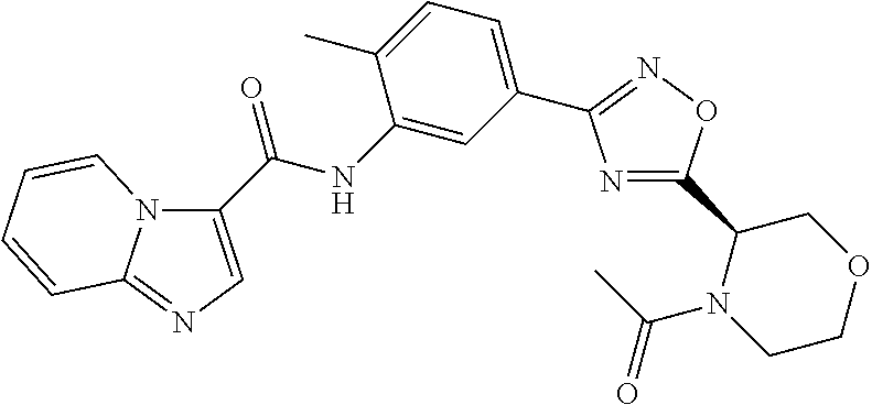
N1=C(C2N(C(C)=O)CCOC2)ON=C1C1=CC=C(C)C(NC(=O)C2=CN=C3N2C=CC=C3)=C1
